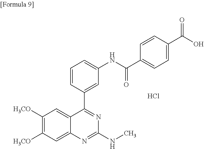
[H3CO]C1=C([H3CO])C=C2C(=C1)N=C(NC)N=C2C1=CC(NC(C2=CC=C(C(O)=O)C=C2)=O)=CC=C1.Cl
